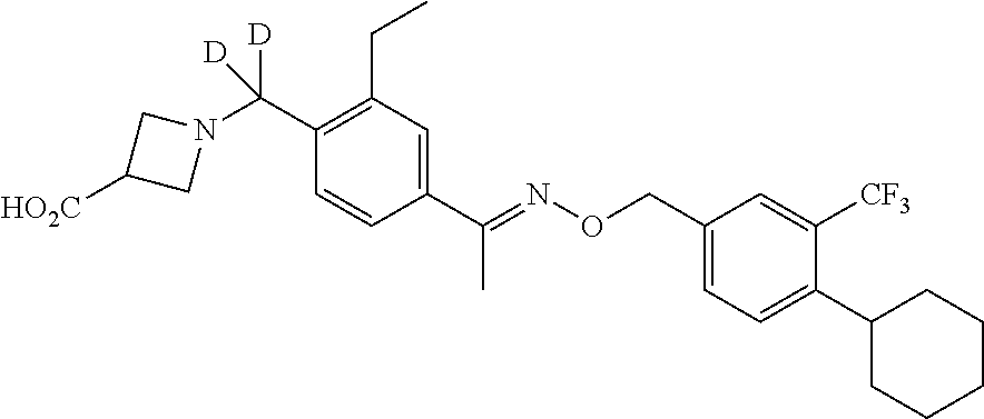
C1(C(N2CC([HO2C])C2)([D])[D])=C(CC)C=C(C(=NOCC2=CC=C(C3CCCCC3)C([CF3])=C2)C)C=C1
